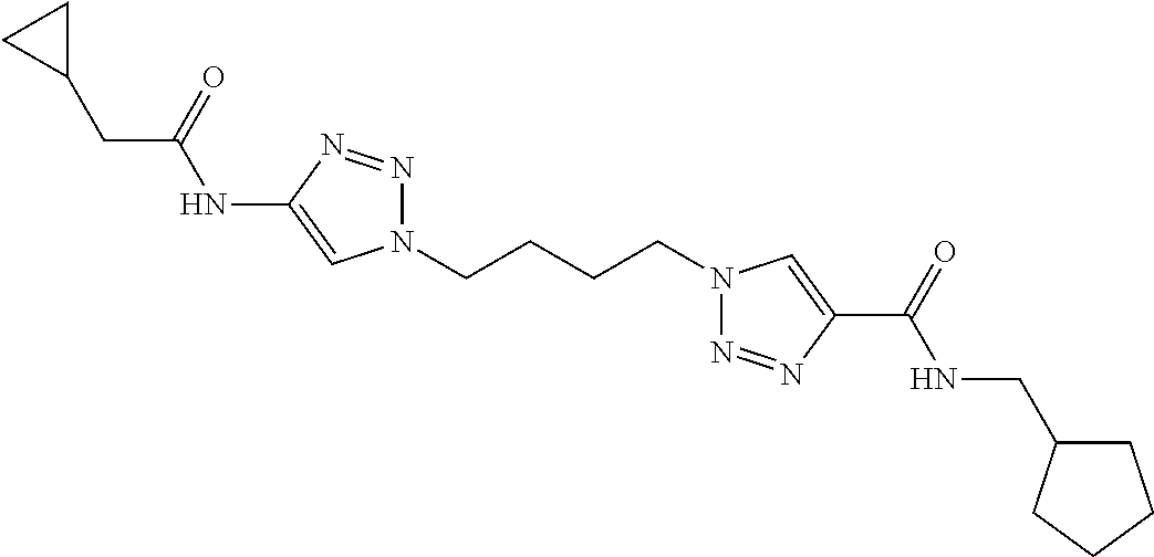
C1(NC(CC2CC2)=O)=CN(CCCCN2N=NC(C(=O)NCC3CCCC3)=C2)N=N1
